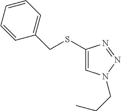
C1(CSC2=CN(CCC)N=N2)=CC=CC=C1
